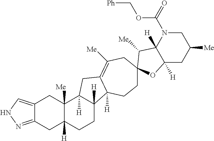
C12=CNN=C1CC1([H])C([Me])(C2)C2([H])C([H])(CC1)C1([H])C(=C([Me])CC3(CC1)C([Me])C1([H])C([H])(CC([Me])CN1C(=O)OC[Ph])O3)C2
